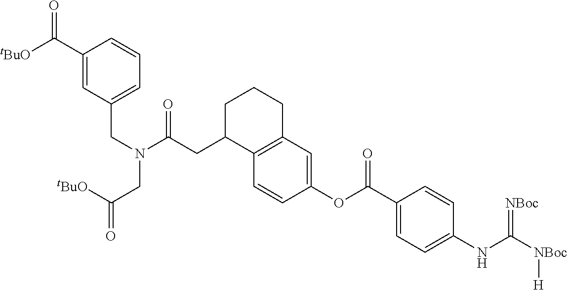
C1(C([tBuO])=O)=CC(CN(CC([tBuO])=O)C(=O)CC2CCCC3=C2C=CC(OC(C2=CC=C(NC([NBoc][H])=[NBoc])C=C2)=O)=C3)=CC=C1
